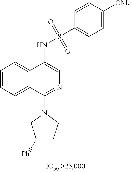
N(C1=CN=C(N2CC([Ph])CC2)C2=CC=CC=C12)S(C1=CC=C([OMe])C=C1)(=O)=O
